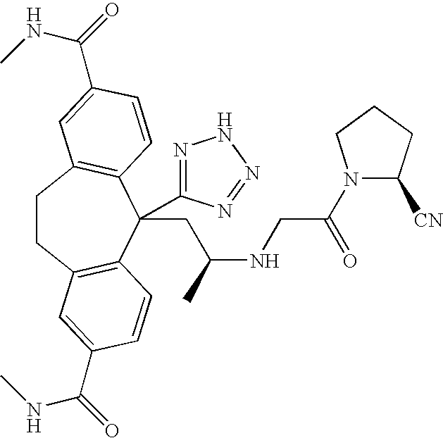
C1CC2=C(C(CC(NCC(N3C([CN])CCC3)=O)C)(C3=NNN=N3)C3=C1C=C(C(=O)NC)C=C3)C=CC(C(=O)NC)=C2
